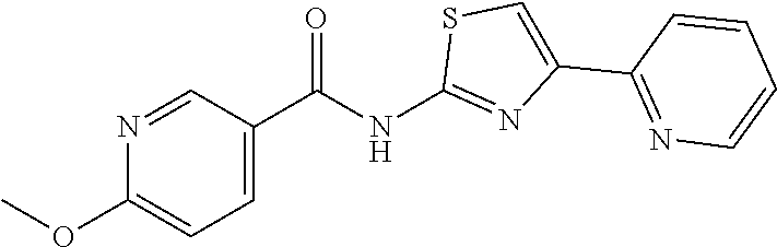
N1=CC(C(NC2=NC(C3=NC=CC=C3)=CS2)=O)=CC=C1OC
